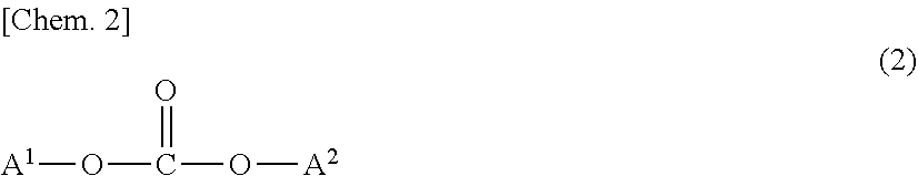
[A1]OC(O[A2])=O
